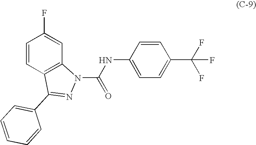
C1=CC2=C(C=C1F)N(C(NC1=CC=C(C(F)(F)F)C=C1)=O)N=C2C1=CC=CC=C1
